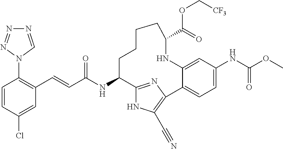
C(C(NC1C2=NC(=C(C#N)N2)C2=CC=C(NC(OC)=O)C=C2NC(C(=O)OC[CF3])CCCC1)=O)=CC1=C(N2C=NN=N2)C=CC(Cl)=C1
